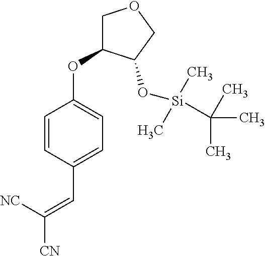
C1=CC(C=C([CN])[NC])=CC=C1OC1COCC1O[Si](C)(C)C(C)(C)C
